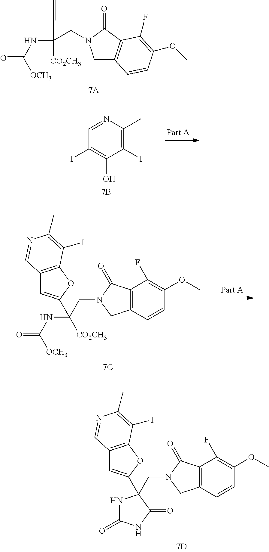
C12=C(C(=O)N(CC3(C4=CC5=C(O4)C(I)=C(C)N=C5)NC(=O)NC3=O)C1)C(F)=C(OC)C=C2.C1C2=C(C(=O)N1CC(C#C)([CO2CH3])NC(=O)[OCH3])C(F)=C(OC)C=C2.C1=NC(C)=C(I)C(O)=C1I.C12=C(C(=O)N(CC(NC(=O)[OCH3])([CO2CH3])C3=CC4=C(O3)C(I)=C(C)N=C4)C1)C(F)=C(OC)C=C2
